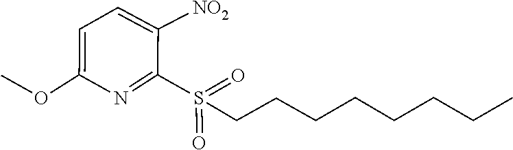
O=S(CCCCCCCC)(=O)C1=NC(OC)=CC=C1[NO2]
